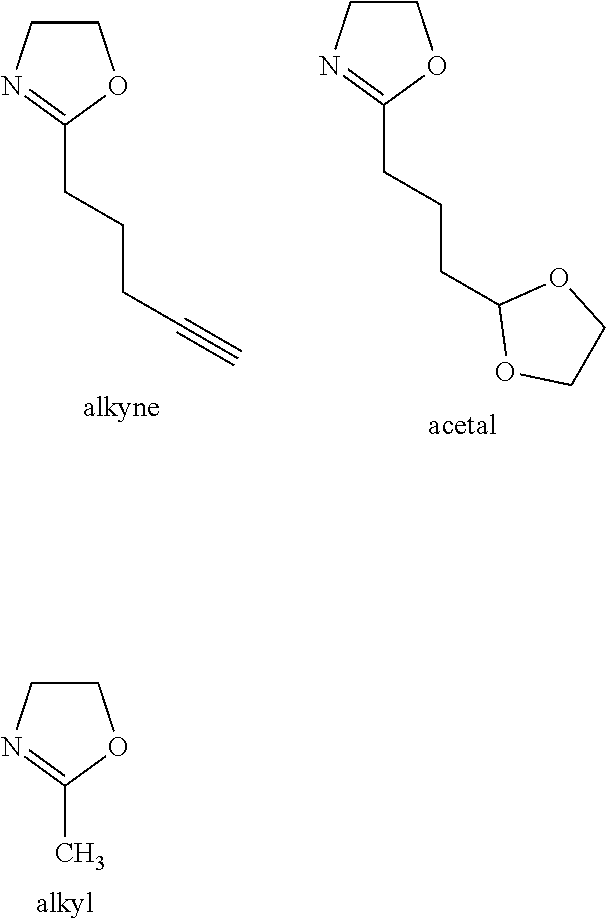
C1CN=C(CCCC#C)O1.C1CN=C(CCCC2OCCO2)O1.C1CN=C(C)O1
